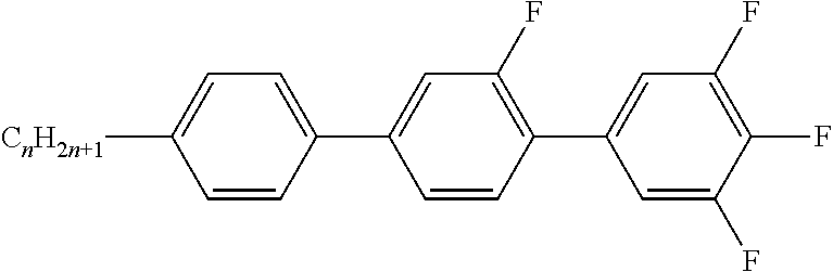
C1=C(F)C(F)=C(F)C=C1C1=C(F)C=C(C2=CC=C([CnH2n+1])C=C2)C=C1
